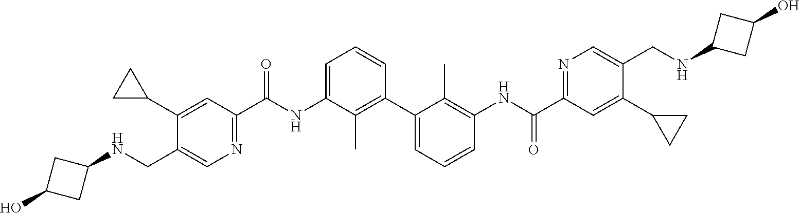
C1(C2CC2)=CC(C(NC2=CC=CC(C3=CC=CC(NC(C4=NC=C(CNC5CC(O)C5)C(C5CC5)=C4)=O)=C3C)=C2C)=O)=NC=C1CNC1CC(O)C1
